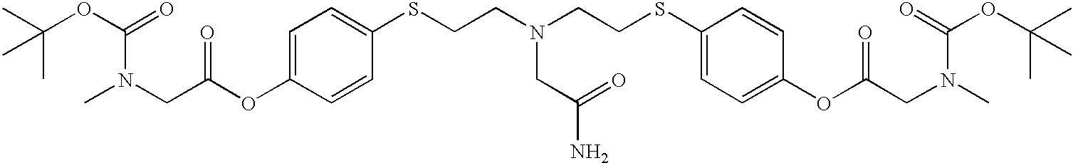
CN(CC(OC1=CC=C(SCCN(CCSC2=CC=C(OC(CN(C)C(=O)OC(C)(C)C)=O)C=C2)CC(N)=O)C=C1)=O)C(OC(C)(C)C)=O
